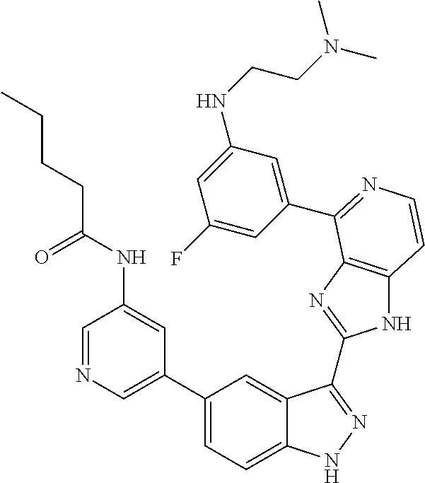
C1(C2=CN=CC(NC(CCCC)=O)=C2)=CC=C2C(=C1)C(C1=NC3=C(N1)C=CN=C3C1=CC(NCCN(C)C)=CC(F)=C1)=NN2
